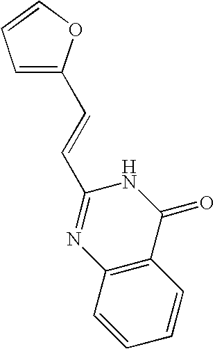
C1=C(C=CC2=NC3=C(C(=O)N2)C=CC=C3)OC=C1
